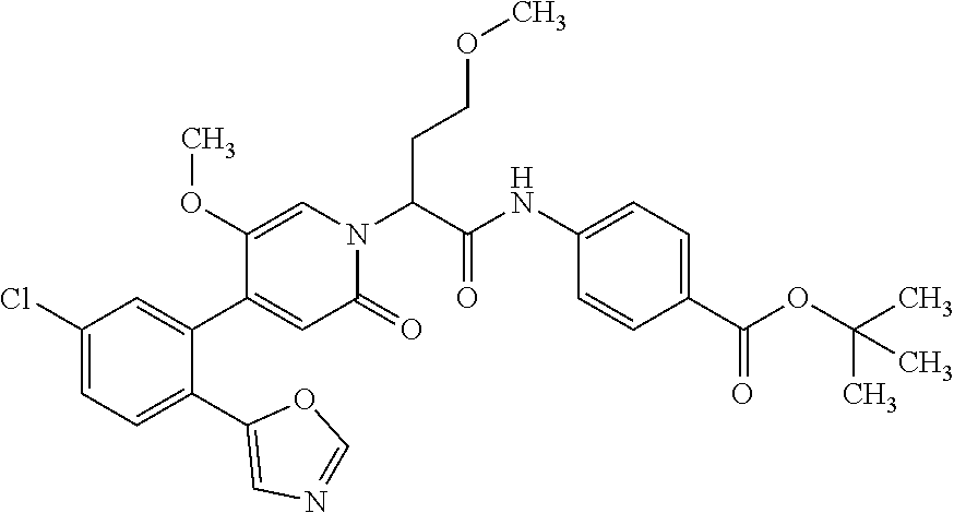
C1(Cl)=CC=C(C2=CN=CO2)C(C2=CC(=O)N(C(C(NC3=CC=C(C(OC(C)(C)C)=O)C=C3)=O)CCOC)C=C2OC)=C1
